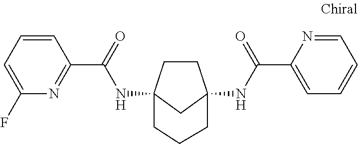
C1CC2(NC(C3=NC(F)=CC=C3)=O)CC1(NC(C1=CC=CC=N1)=O)CCC2
